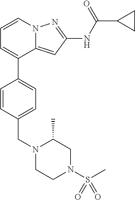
C12=CC(NC(C3CC3)=O)=NN1C=CC=C2C1=CC=C(CN2CCN(S(C)(=O)=O)CC2C)C=C1
